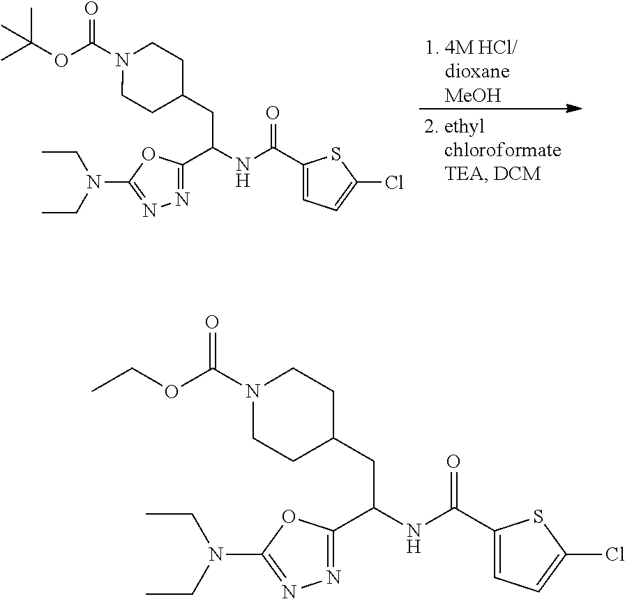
[1. 4M HCl/    dioxane    MeOH].N1(C(OC(C)(C)C)=O)CCC(CC(NC(=O)C2=CC=C(Cl)S2)C2=NN=C(N(CC)CC)O2)CC1.N1(C(OCC)=O)CCC(CC(NC(=O)C2=CC=C(Cl)S2)C2=NN=C(N(CC)CC)O2)CC1
